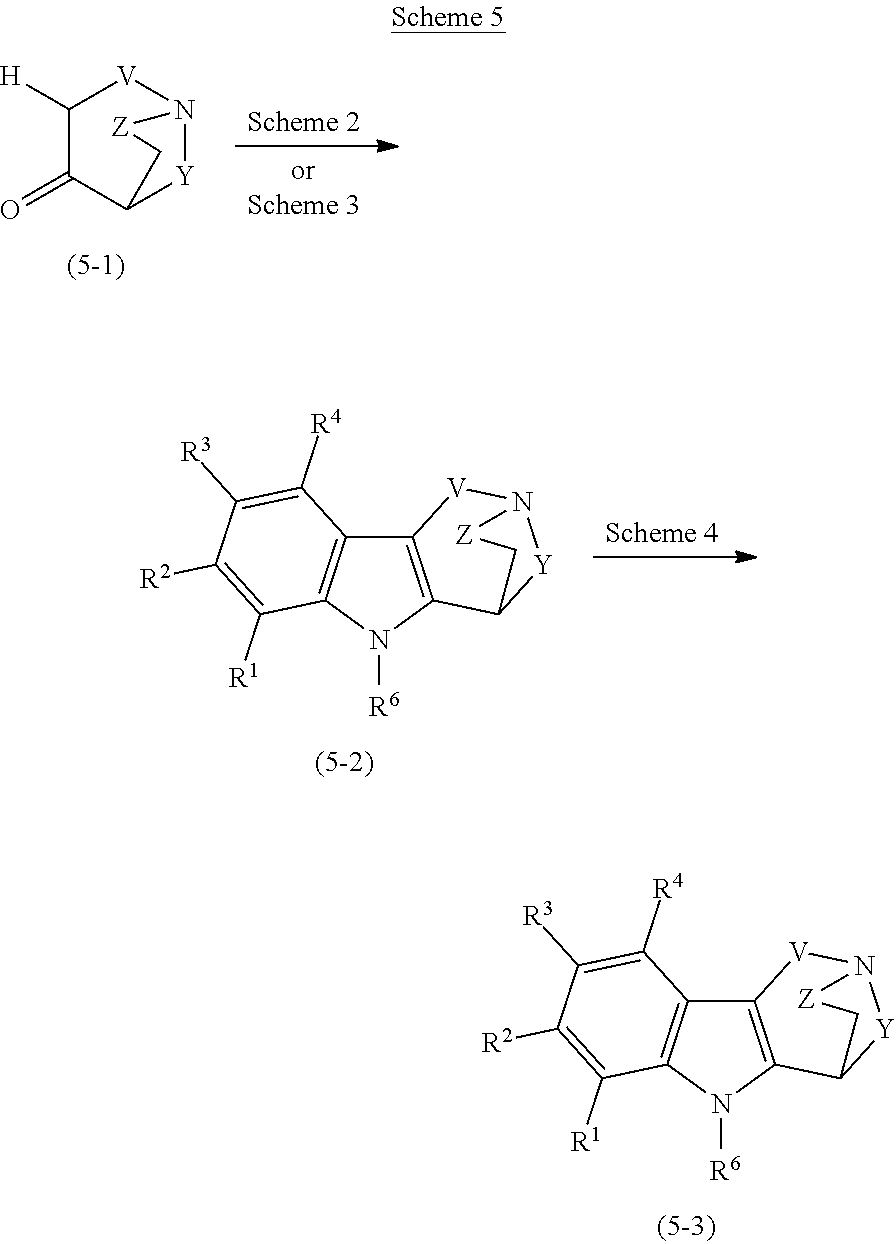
C12=C(N([R6])C3=C1C([R4])=C([R3])C([R2])=C3[R1])C1[Y]N([V]2)[Z]C1.C1([H])C(=O)C2[Y]N([V]1)[Z]C2.C12=C(N([R6])C3=C1C([R4])=C([R3])C([R2])=C3[R1])C1[Y]N([V]2)[Z]C1
